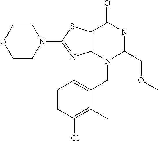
C1CN(C2=NC3=C(S2)C(=O)N=C(COC)N3CC2=CC=CC(Cl)=C2C)CCO1
